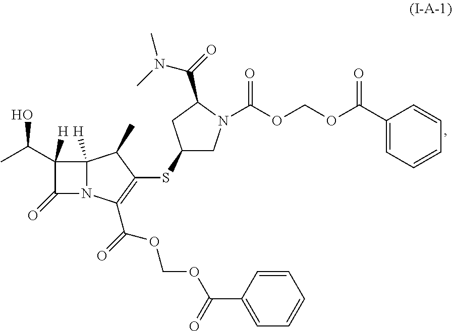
C1(C(C)O)([H])C(=O)N2C1([H])C(C)C(SC1CN(C(OCOC(C3=CC=CC=C3)=O)=O)C(C(=O)N(C)C)C1)=C2C(OCOC(C1=CC=CC=C1)=O)=O
